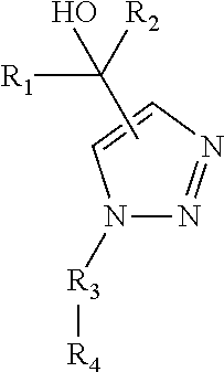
N1([R3][R4])N=NC=C1.CC([R2])([R1])O
